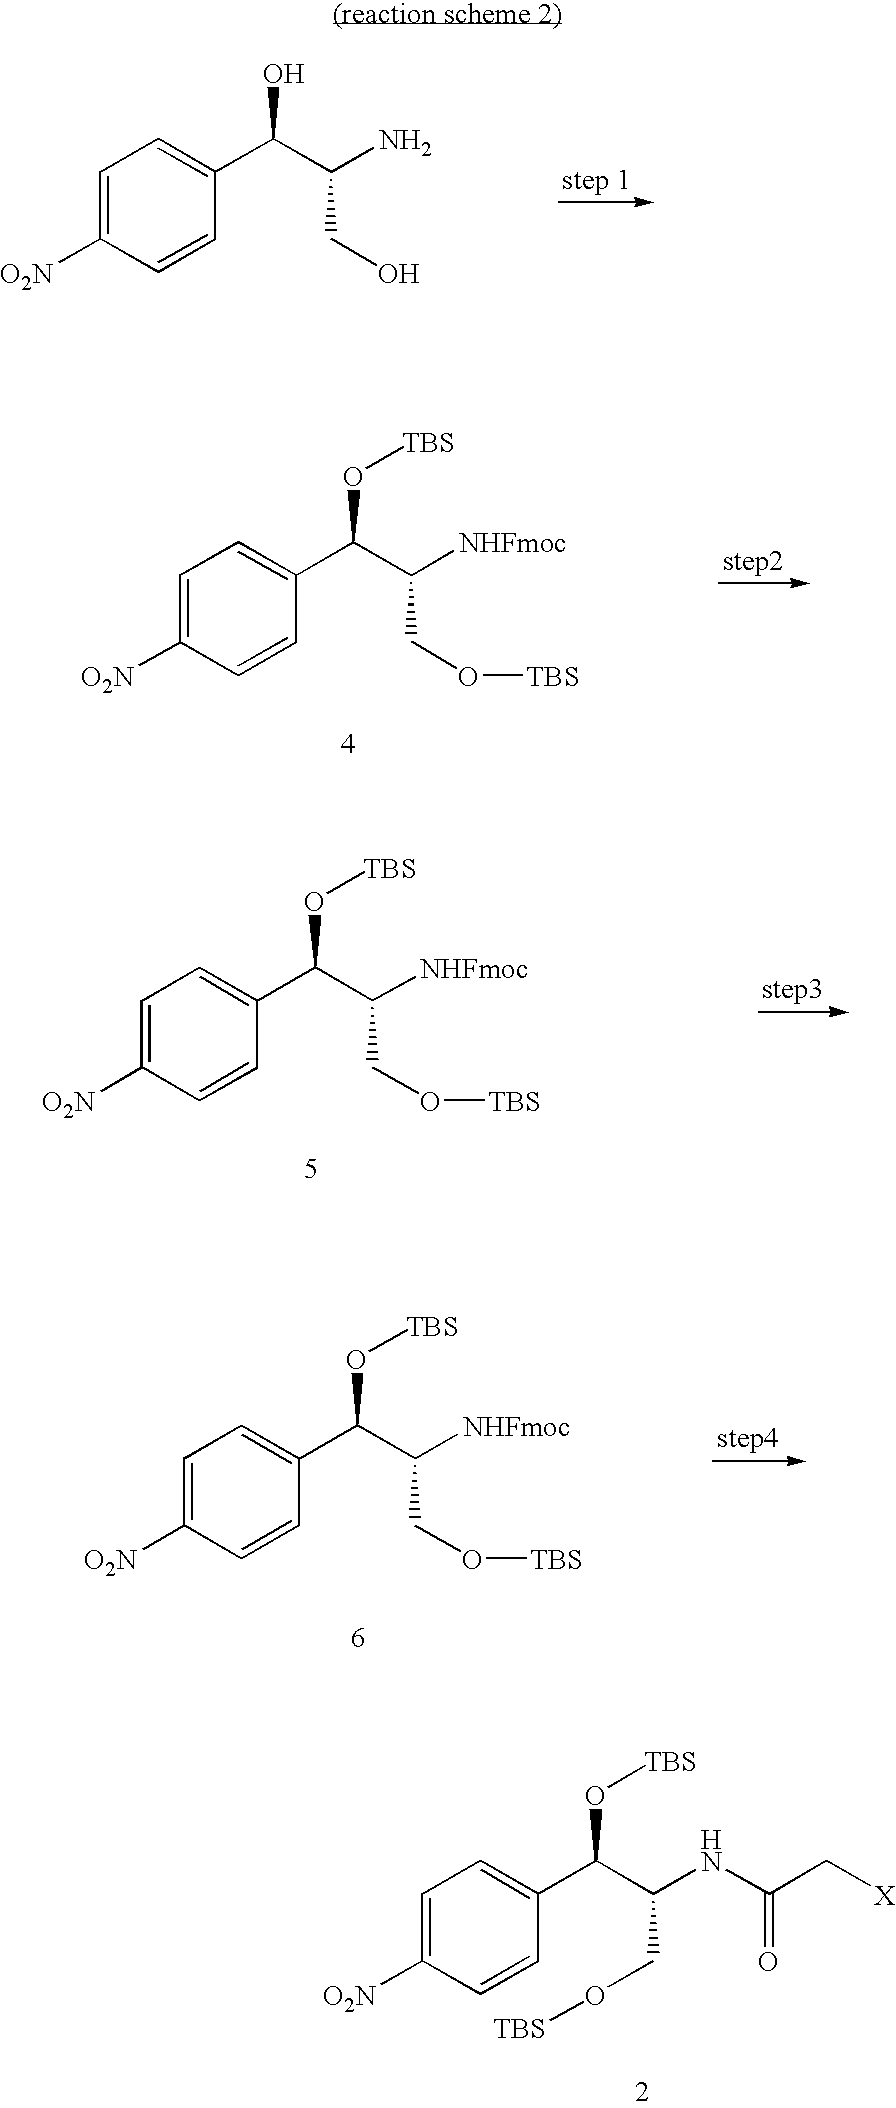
C1=C([O2N])C=CC(C(C(N)CO)O)=C1.C1=C([O2N])C=CC(C(C([NHFmoc])CO[TBS])O[TBS])=C1.C1=C([O2N])C=CC(C(C([NHFmoc])CO[TBS])O[TBS])=C1.C1=C([O2N])C=CC(C(C([NHFmoc])CO[TBS])O[TBS])=C1.C1=C([O2N])C=CC(C(C(NC(C[X])=O)CO[TBS])O[TBS])=C1
